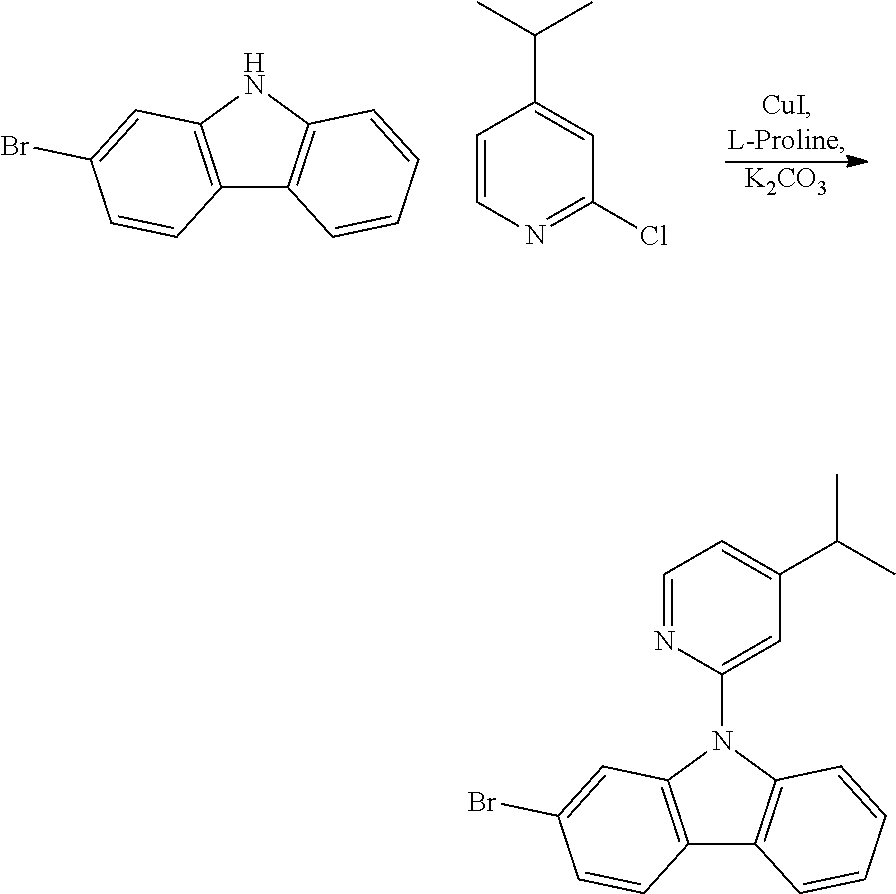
[K2CO3].C12=C(NC3=C1C=CC=C3)C=C(Br)C=C2.C1=CN=C(Cl)C=C1C(C)C.C12=C(N(C3=CC(C(C)C)=CC=N3)C3=C1C=CC=C3)C=C(Br)C=C2
